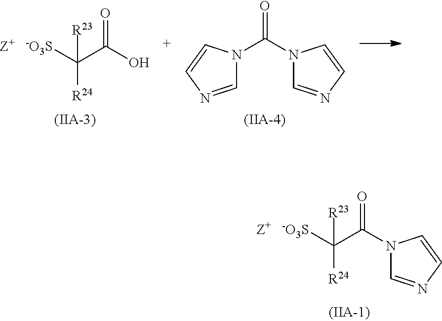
O=C(O)C([-O3S])([R23])[R24].[Z+].O=C(N1C=NC=C1)N1C=NC=C1.O=C(N1C=NC=C1)C([-O3S])([R23])[R24].[Z+]
